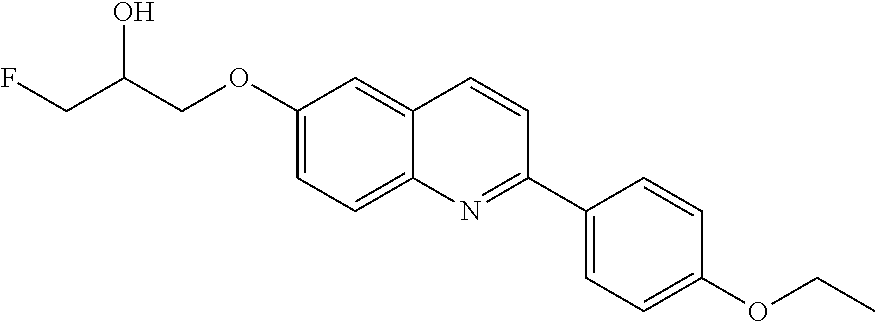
C1(OCC(CF)O)=CC=C2C(=C1)C=CC(C1=CC=C(OCC)C=C1)=N2
